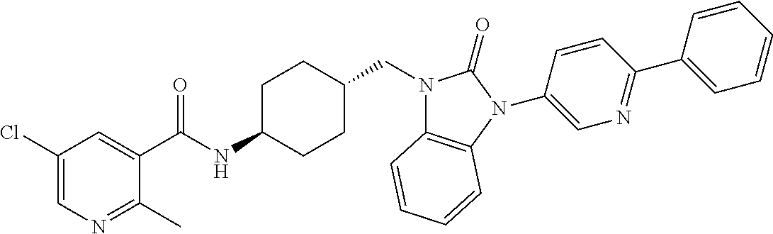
C1(C(NC2CCC(CN3C4=C(N(C5=CN=C(C6=CC=CC=C6)C=C5)C3=O)C=CC=C4)CC2)=O)=CC(Cl)=CN=C1C
